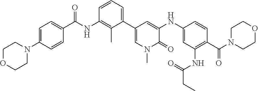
C1=C(N2CCOCC2)C=CC(C(NC2=C(C)C(C3=CN(C)C(=O)C(NC4=CC(NC(=O)CC)=C(C(N5CCOCC5)=O)C=C4)=C3)=CC=C2)=O)=C1
